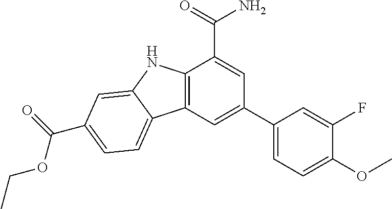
C12=C(C=C(C3=CC=C(OC)C(F)=C3)C=C1C(=O)N)C1=CC=C(C(=O)OCC)C=C1N2
